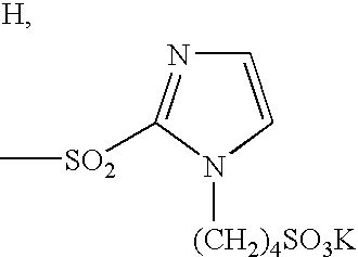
[SO2](C)C1=NC=CN1[(CH2)4SO3K]
